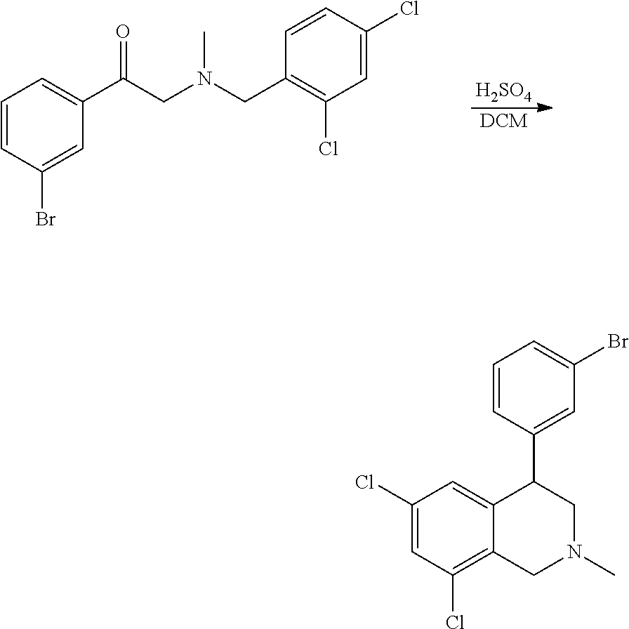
CN(CC(C1=CC=CC(Br)=C1)=O)CC1=C(Cl)C=C(Cl)C=C1.[H2SO4].[DCM].C1=CC=C(Br)C=C1C1C2=CC(Cl)=CC(Cl)=C2CN(C)C1
